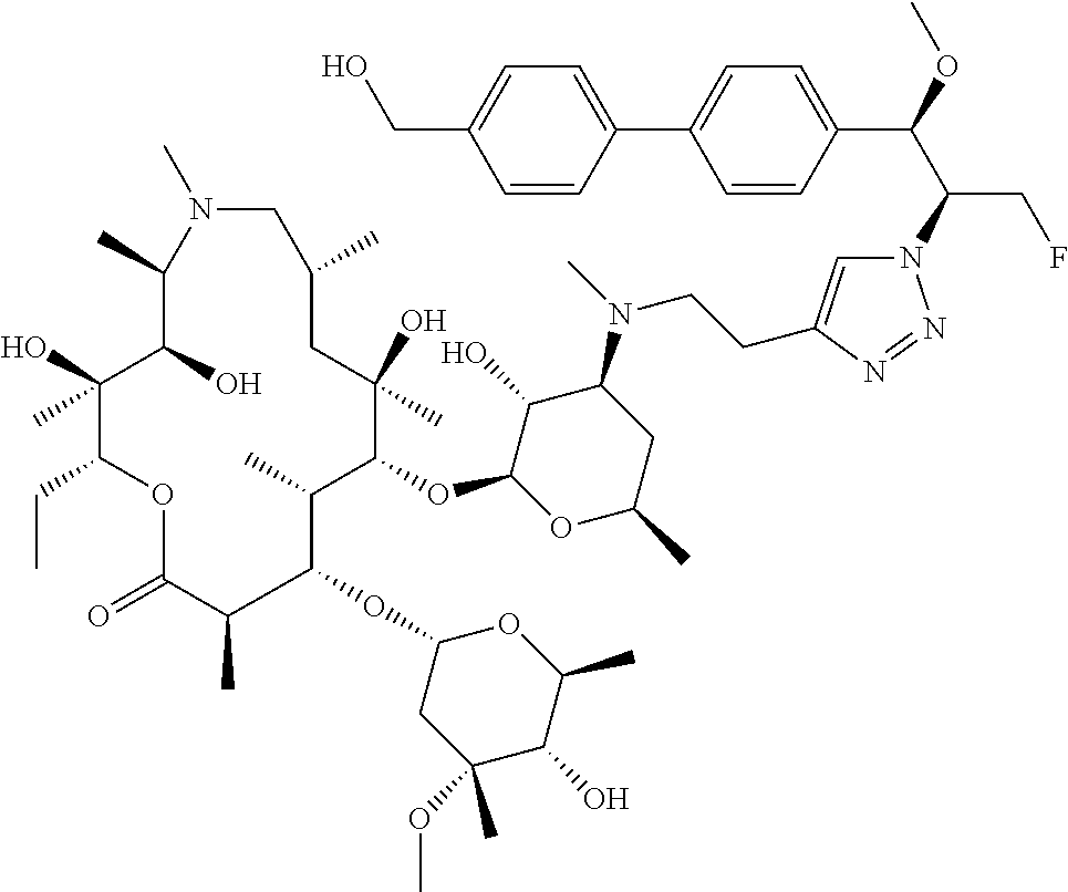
C(F)C(N1C=C(CCN(C2C(O)C(OC3C(C)C(OC4CC(OC)(C)C(O)C(C)O4)C(C)C(=O)OC(CC)C(O)(C)C(O)C(C)N(C)CC(C)CC3(O)C)OC(C)C2)C)N=N1)C(C1=CC=C(C2=CC=C(CO)C=C2)C=C1)OC
